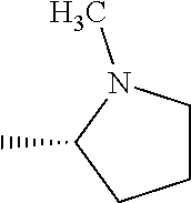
C1CN(C)C(C)C1
